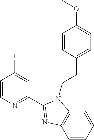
C1=CN=C(C2=NC3=C(N2CCC2=CC=C(OC)C=C2)C=CC=C3)C=C1I
